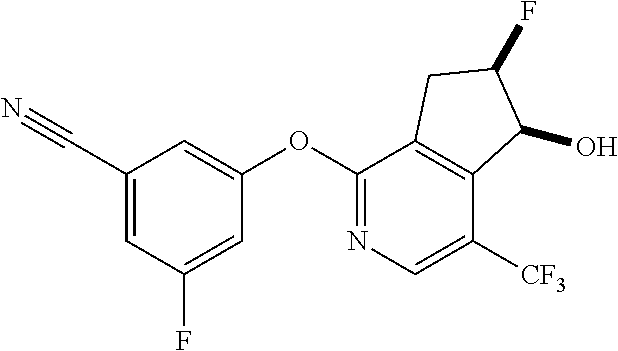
C1(OC2=CC(C#N)=CC(F)=C2)=NC=C([CF3])C2=C1CC(F)C2O
